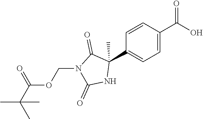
C1=CC(C(O)=O)=CC=C1C1(C)C(=O)N(COC(C(C)(C)C)=O)C(=O)N1
